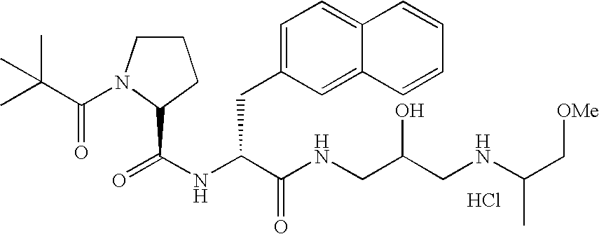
N(C(C(NCC(CNC(C[OMe])C)O)=O)CC1=CC=C2C(=C1)C=CC=C2)C(=O)C1N(C(C(C)(C)C)=O)CCC1.Cl
